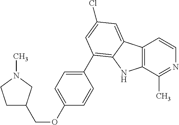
C12=C(C(C)=NC=C1)NC1=C(C3=CC=C(OCC4CCN(C)C4)C=C3)C=C(Cl)C=C21
